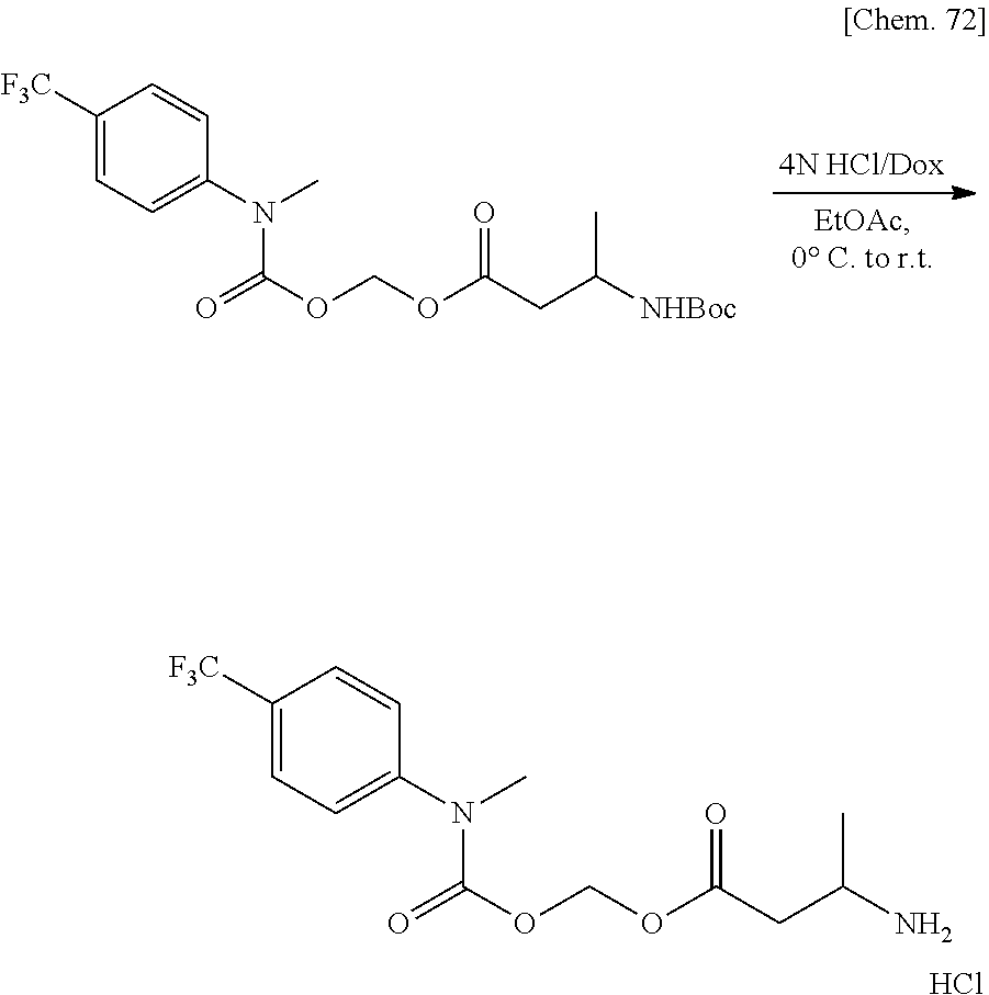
C1([F3C])=CC=C(N(C)C(=O)OCOC(CC([NHBoc])C)=O)C=C1.C1([F3C])=CC=C(N(C)C(=O)OCOC(CC(N)C)=O)C=C1.Cl
